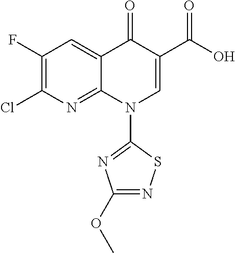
C1(F)=C(Cl)N=C2C(=C1)C(=O)C(C(O)=O)=CN2C1=NC(OC)=NS1
